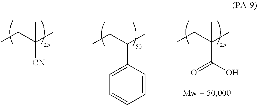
[CN]C(C)(C)CC.C1(C(C)CC)=CC=CC=C1.C(C(C)(C)CC)(=O)O
